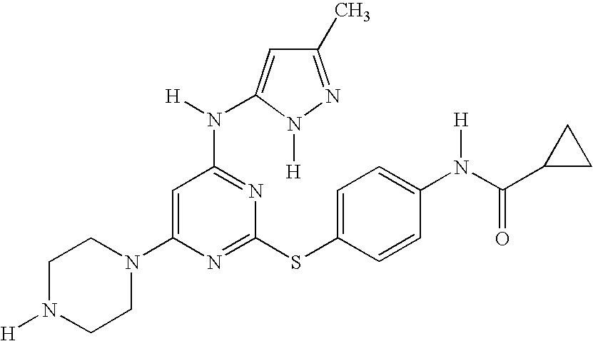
C1N([H])CCN(C2=CC(N(C3=CC(C)=NN3[H])[H])=NC(SC3=CC=C(N(C(C4CC4)=O)[H])C=C3)=N2)C1
